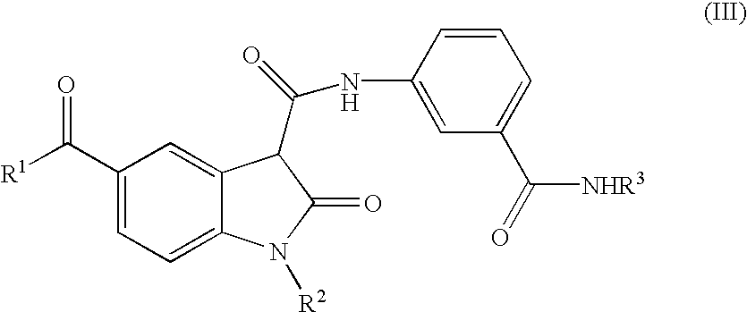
C1(C([R1])=O)=CC=C2C(=C1)C(C(NC1=CC(C([NHR3])=O)=CC=C1)=O)C(=O)N2[R2]
